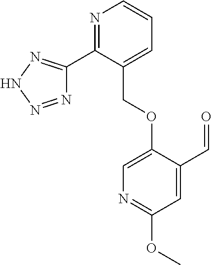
N1=NNN=C1C1=NC=CC=C1COC1=CN=C(OC)C=C1C=O
